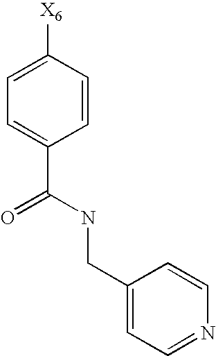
[X6]C1=CC=C(C(NCC2=CC=NC=C2)=O)C=C1
